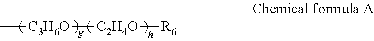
C[C3H6O][C2H4O][R6]
